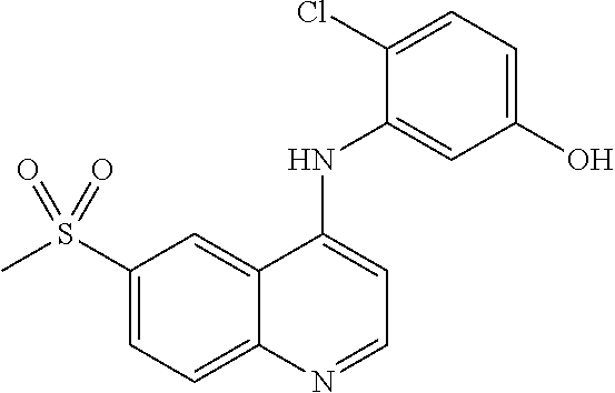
C1(S(C)(=O)=O)=CC=C2C(=C1)C(NC1=CC(O)=CC=C1Cl)=CC=N2
